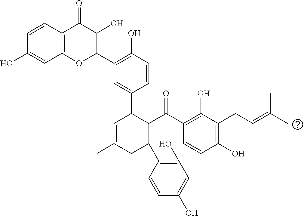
C1=CC2=C(C=C1O)OC(C1=C(O)C=CC(C3C=C(C)CC(C4=C(O)C=C(O)C=C4)C3C(C3=C(O)C(CC=C(C)C)=C(O)C=C3)=O)=C1)C(O)C2=O
